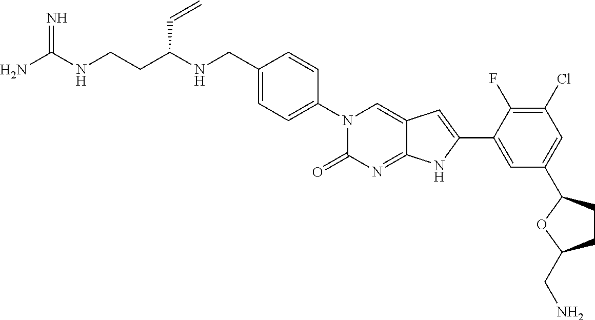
C(C1=CC=C(N2C(=O)N=C3C(=C2)C=C(C2=CC(C4CCC(CN)O4)=CC(Cl)=C2F)N3)C=C1)NC(CCNC(N)=N)C=C
